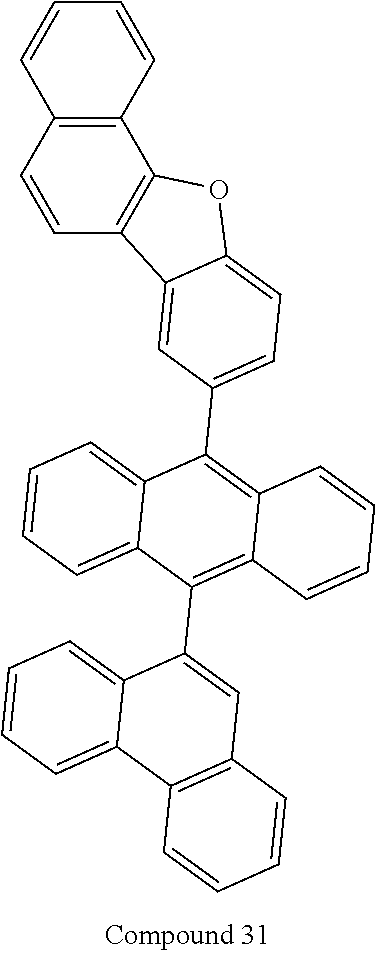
C12=C(C=CC=C1)C1=C(C=C2)C2=CC(C3=C4C(=C(C5=CC6=C(C7=CC=CC=C57)C=CC=C6)C5=CC=CC=C35)C=CC=C4)=CC=C2O1
